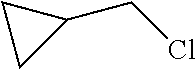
C1CC1CCl
